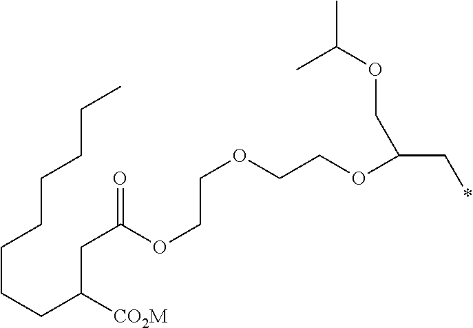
O(CCOCCOC(C*)COC(C)C)C(CC(CCCCCCCC)[CO2M])=O
